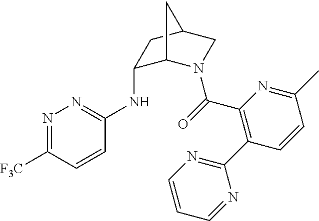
C1(NC2=NN=C([F3C])C=C2)C2N(C(=O)C3=C(C4=NC=CC=N4)C=CC(C)=N3)CC(C1)C2
